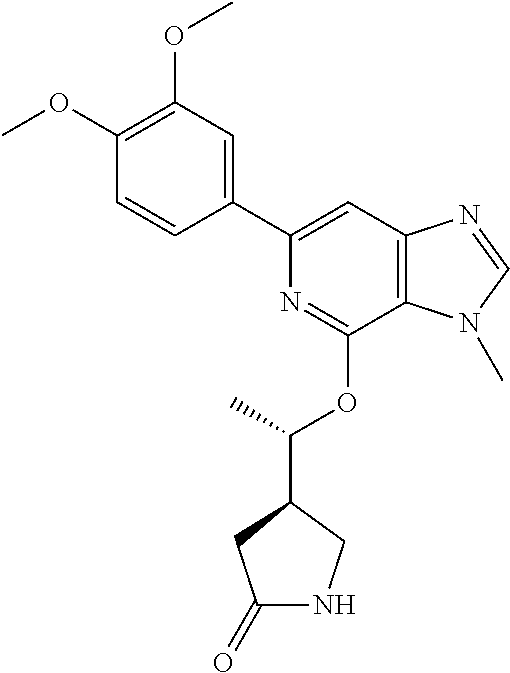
C1(C2=CC3=C(C(OC(C)C4CC(=O)NC4)=N2)N(C)C=N3)=CC(OC)=C(OC)C=C1
